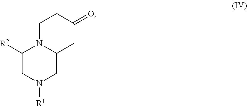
C1([R2])CN([R1])CC2N1CCC(=O)C2
